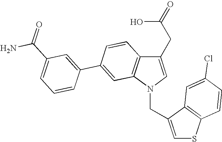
C1(CC(O)=O)=CN(CC2=CSC3=C2C=C(Cl)C=C3)C2=C1C=CC(C1=CC(C(=O)N)=CC=C1)=C2
